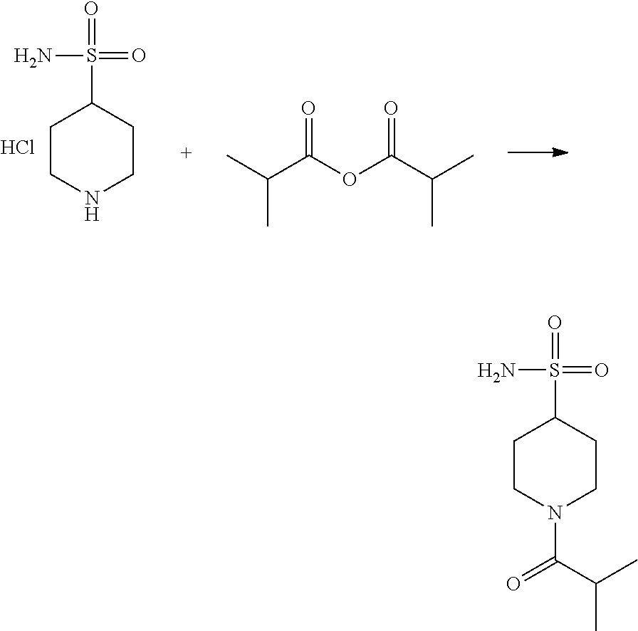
C1CN(C(C(C)C)=O)CCC1S(=O)(=O)N.C1CNCCC1S(=O)(=O)N.Cl.O(C(C(C)C)=O)C(C(C)C)=O
